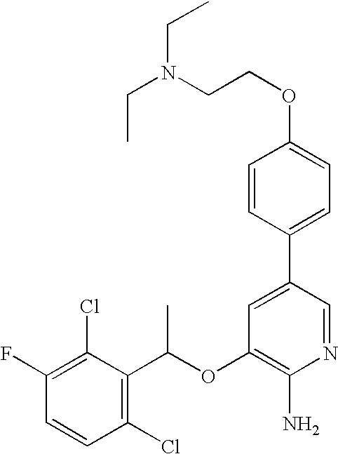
C1=CC(Cl)=C(C(OC2=C(N)N=CC(C3=CC=C(OCCN(CC)CC)C=C3)=C2)C)C(Cl)=C1F
